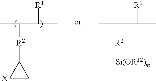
CC(C(C)[R1])[R2][Si(OR12)m].CC(C(C)[R1])[R2]C1CC1.[X]
